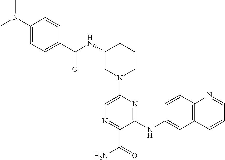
C1(NC(=O)C2=CC=C(N(C)C)C=C2)CN(C2=CN=C(C(=O)N)C(NC3=CC4=C(C=C3)N=CC=C4)=N2)CCC1
